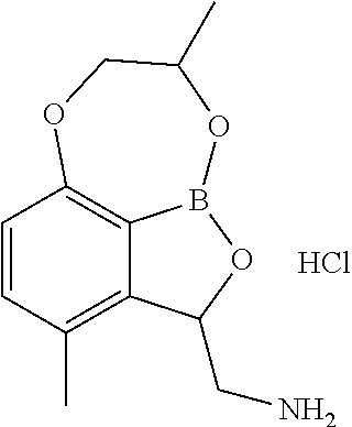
C1=CC(C)=C2C3=C1OCC(C)OB3OC2CN.Cl
